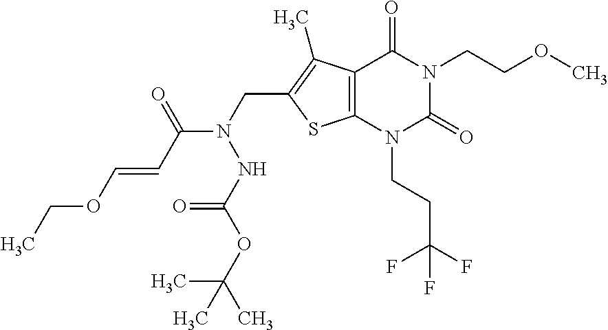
C12=C(N(CCC(F)(F)F)C(=O)N(CCOC)C1=O)SC(CN(C(C=COCC)=O)NC(=O)OC(C)(C)C)=C2C
